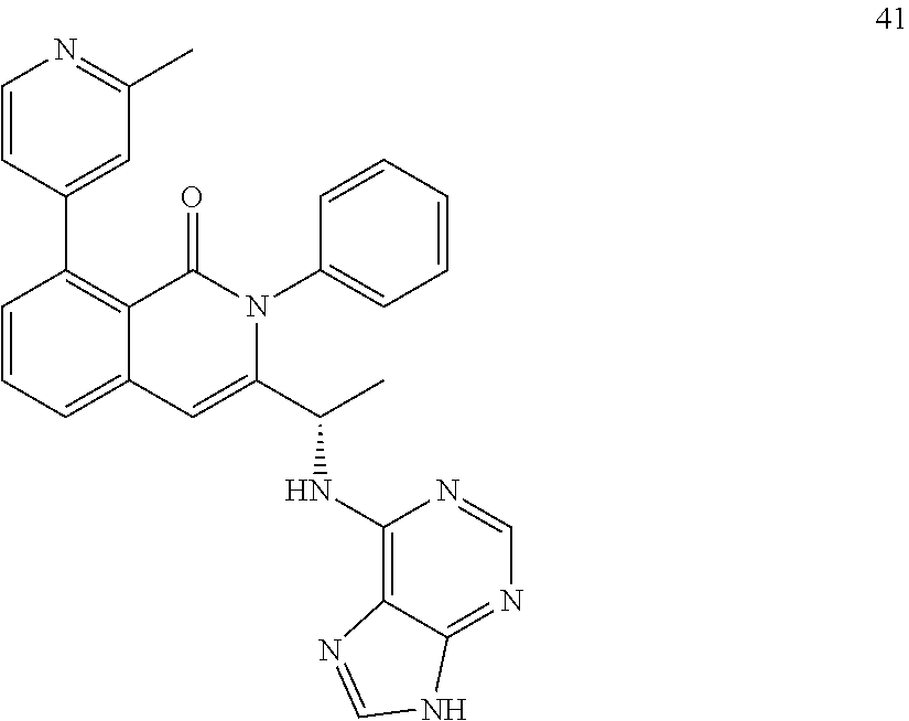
C1=CC=C2C(=C1C1=CC(C)=NC=C1)C(=O)N(C1=CC=CC=C1)C(C(C)NC1=C3C(=NC=N1)NC=N3)=C2
